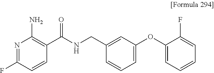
N1=C(F)C=CC(C(NCC2=CC(OC3=CC=CC=C3F)=CC=C2)=O)=C1N
